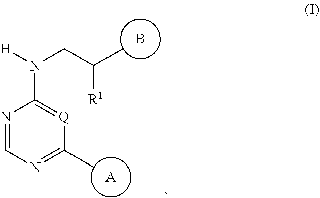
[A].B.N1=CN=C(C)[Q]=C1N([H])CC(C)[R1]
